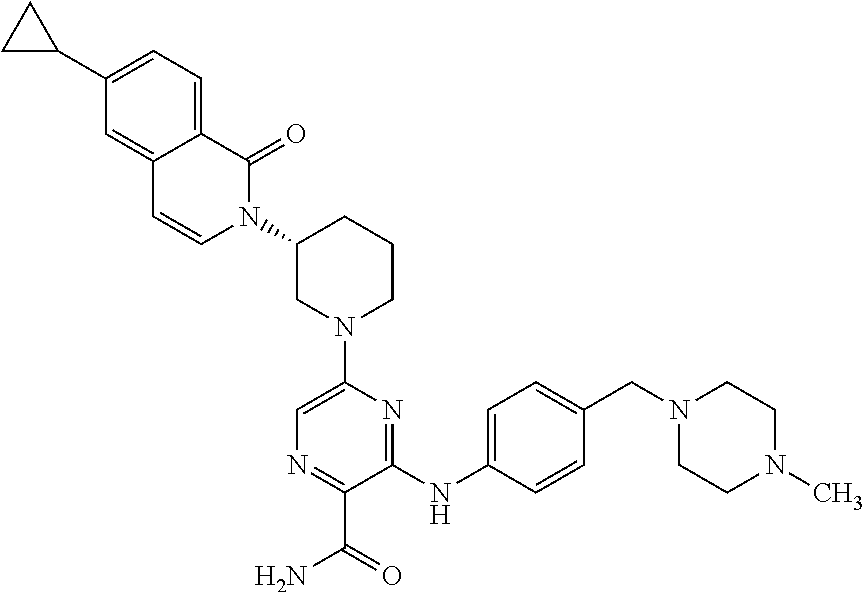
C1(NC2=CC=C(CN3CCN(C)CC3)C=C2)=NC(N2CCCC(N3C(=O)C4=CC=C(C5CC5)C=C4C=C3)C2)=CN=C1C(=O)N
